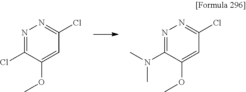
C1(Cl)=NN=C(Cl)C=C1OC.C1(N(C)C)=NN=C(Cl)C=C1OC
